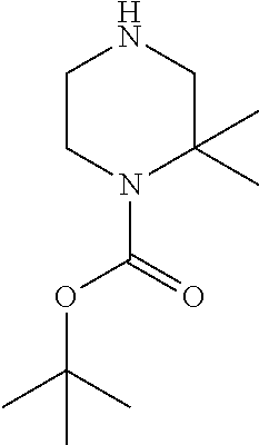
N1CCN(C(OC(C)(C)C)=O)C(C)(C)C1
